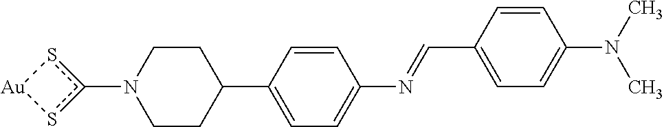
C1CC(C2=CC=C(N=CC3=CC=C(N(C)C)C=C3)C=C2)CCN1c1s[Au]s1
